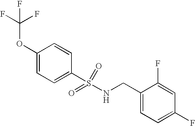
C1(OC(F)(F)F)=CC=C(S(NCC2=CC=C(F)C=C2F)(=O)=O)C=C1
